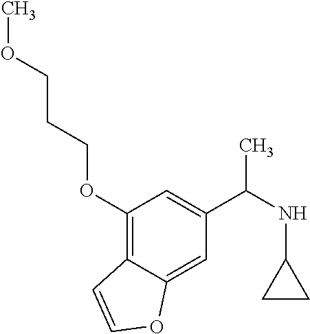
C1(OCCCOC)=C2C(=CC(C(NC3CC3)C)=C1)OC=C2
